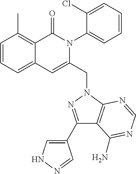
C1=CC=C2C(=C1C)C(=O)N(C1=CC=CC=C1Cl)C(CN1C3=C(C(C4=CNN=C4)=N1)C(N)=NC=N3)=C2
